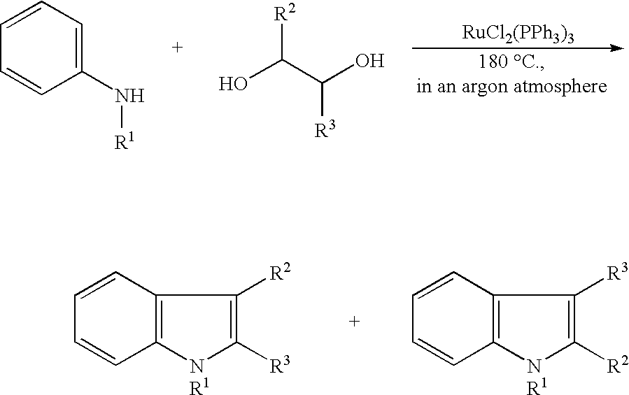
C1=CC=CC(N[R1])=C1.OC(C(O)[R3])[R2].[RuCl2(PPh3)3].C1=CC2=C(C=C1)[NR1]C([R3])=C2[R2].C1=CC2=C(C=C1)[NR1]C([R2])=C2[R3]
